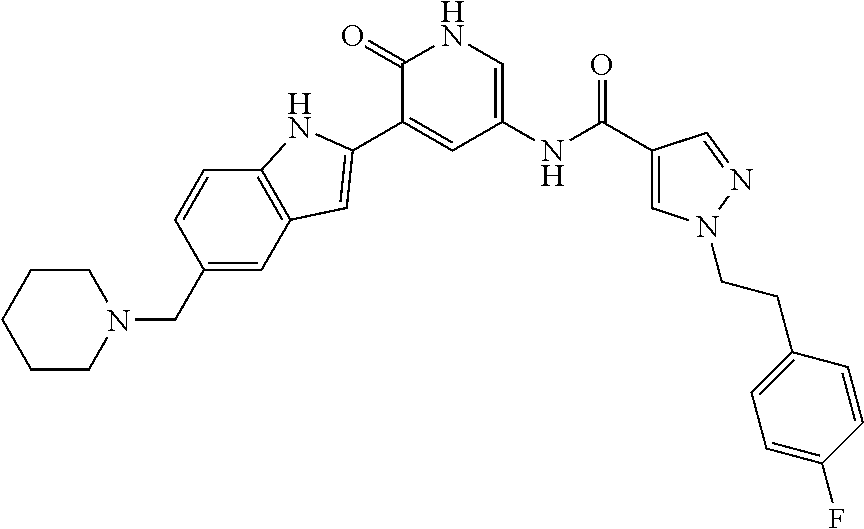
C1(=O)C(C2=CC3=C(C=CC(CN4CCCCC4)=C3)N2)=CC(NC(C2=CN(CCC3=CC=C(F)C=C3)N=C2)=O)=CN1
